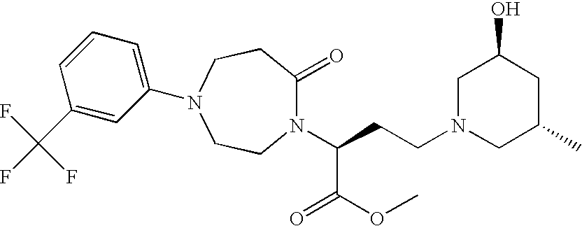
N1(C(CCN2CC(C)CC(O)C2)C(=O)OC)C(=O)CCN(C2=CC=CC(C(F)(F)F)=C2)CC1
